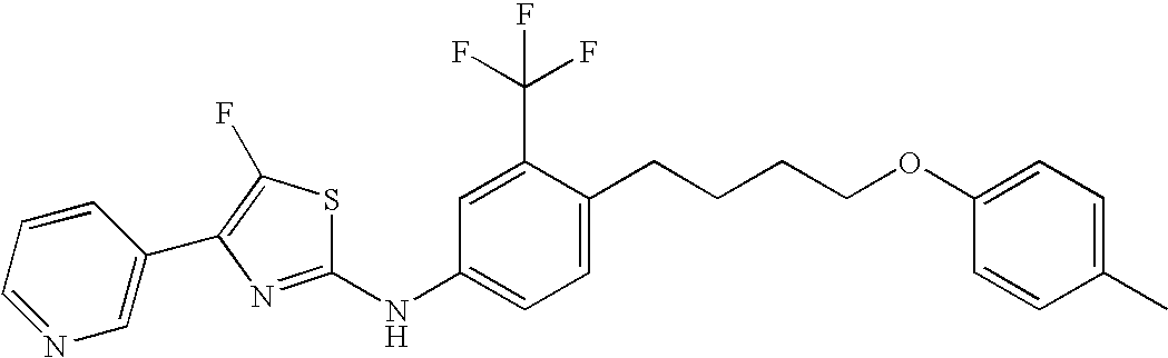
C1=NC=C(C2=C(F)SC(NC3=CC=C(CCCCOC4=CC=C(C)C=C4)C(C(F)(F)F)=C3)=N2)C=C1
